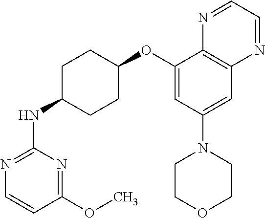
C1(NC2CCC(OC3=CC(N4CCOCC4)=CC4=C3N=CC=N4)CC2)=NC=CC(OC)=N1
